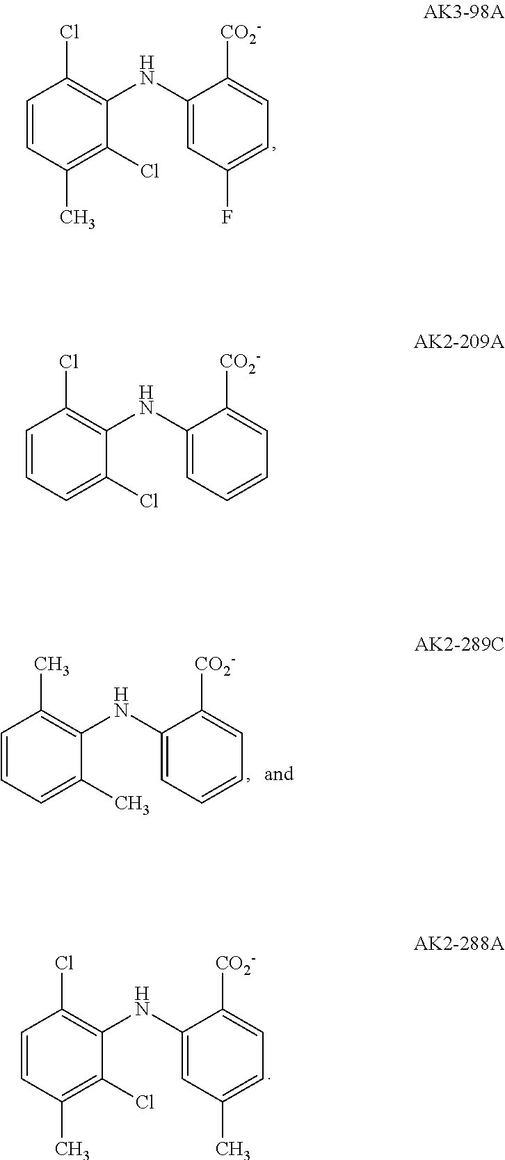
C1=CC(C)=C(Cl)C(NC2=CC(F)=CC=C2[CO2-])=C1Cl.C1=CC=C(Cl)C(NC2=CC=CC=C2[CO2-])=C1Cl.C1=CC(C)=C(Cl)C(NC2=CC(C)=CC=C2[CO2-])=C1Cl.C1=CC=C(C)C(NC2=CC=CC=C2[CO2-])=C1C
